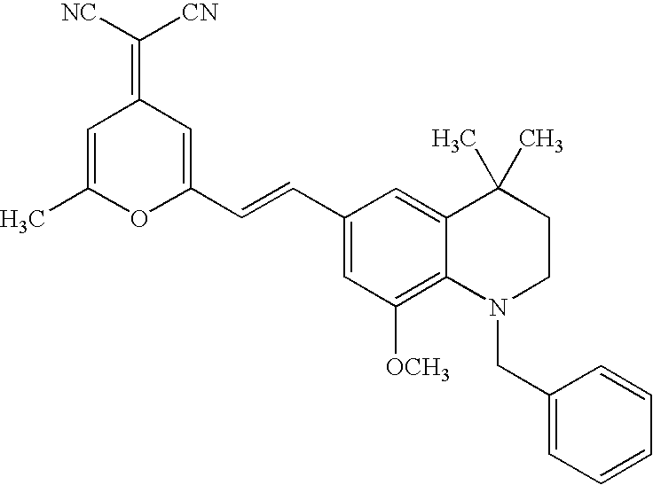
C1(C=CC2=CC(=C([NC])[CN])C=C(C)O2)=CC([OCH3])=C2C(=C1)C(C)(C)CCN2CC1=CC=CC=C1
